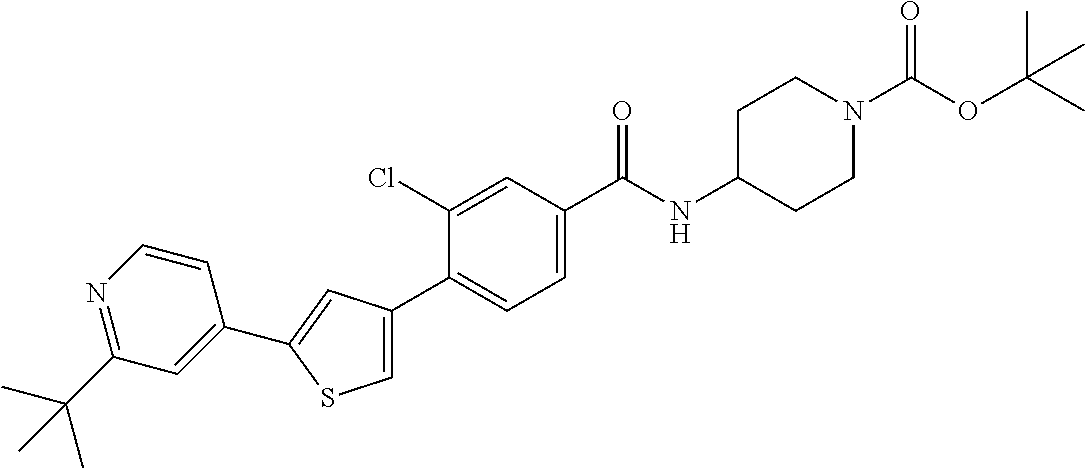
C1C(NC(C2=CC=C(C3=CSC(C4=CC(C(C)(C)C)=NC=C4)=C3)C(Cl)=C2)=O)CCN(C(OC(C)(C)C)=O)C1
